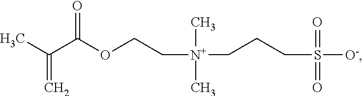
CC(=C)C(OCC[N+](C)(C)CCCS(=O)([O-])=O)=O
